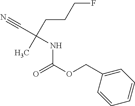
N(C(OCC1=CC=CC=C1)=O)C(C#N)(CCCF)C
